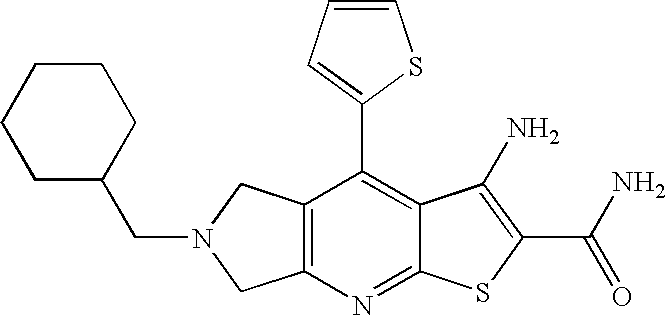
C12=C(CN(CC3CCCCC3)C1)C(C1=CC=CS1)=C1C(=N2)SC(C(N)=O)=C1N
